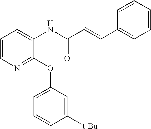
C1=CN=C(OC2=CC=CC([t-Bu])=C2)C(NC(=O)C=CC2=CC=CC=C2)=C1
